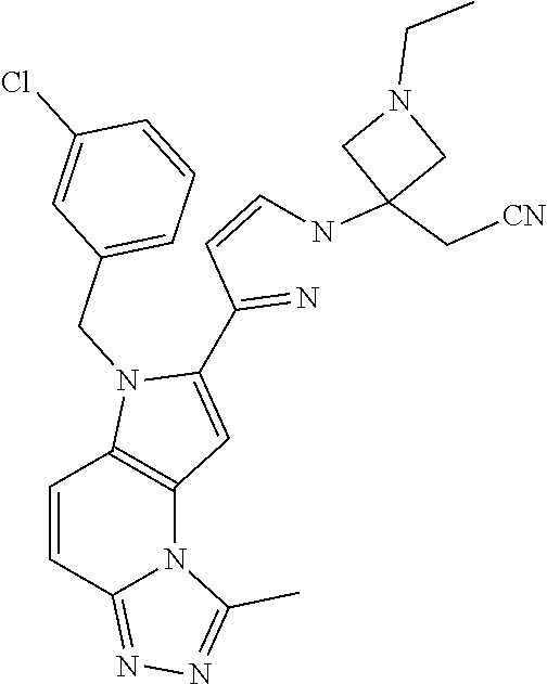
C1=CC2=NN=C(C)N2C2=C1N(CC1=CC=CC(Cl)=C1)C(C(=N)C=CNC1(C[CN])CN(CC)C1)=C2
